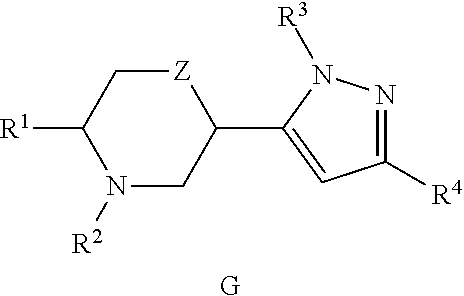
N1([R2])CC(C2=CC([R4])=NN2[R3])[Z]CC1[R1].[G]
